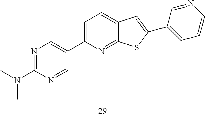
N1=C(N(C)C)N=CC(C2=CC=C3C(=N2)SC(C2=CC=CN=C2)=C3)=C1
